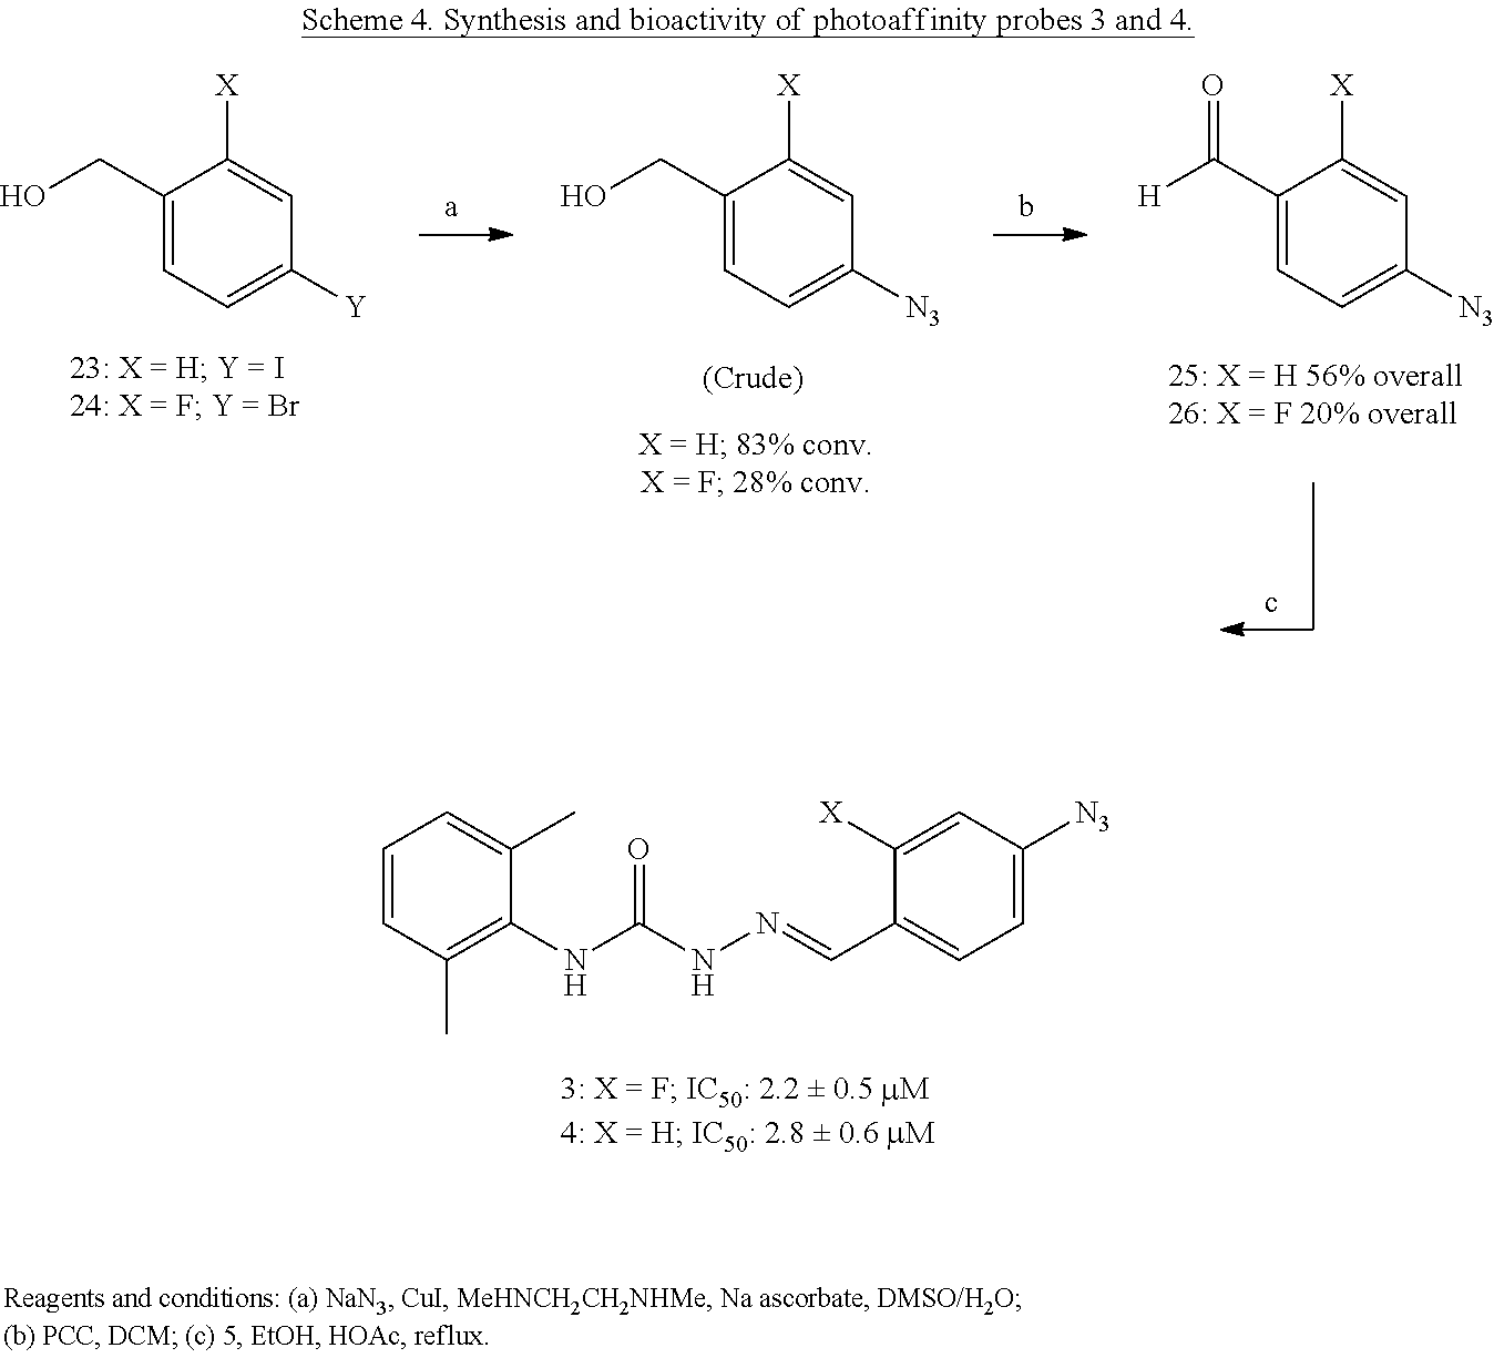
C1=CC(C)=C(NC(NN=CC2=CC=C([N3])C=C2[X])=O)C(C)=C1.C1(CO)=CC=C([Y])C=C1[X].C1(CO)=CC=C([N3])C=C1[X].C1(C([H])=O)=CC=C([N3])C=C1[X]
